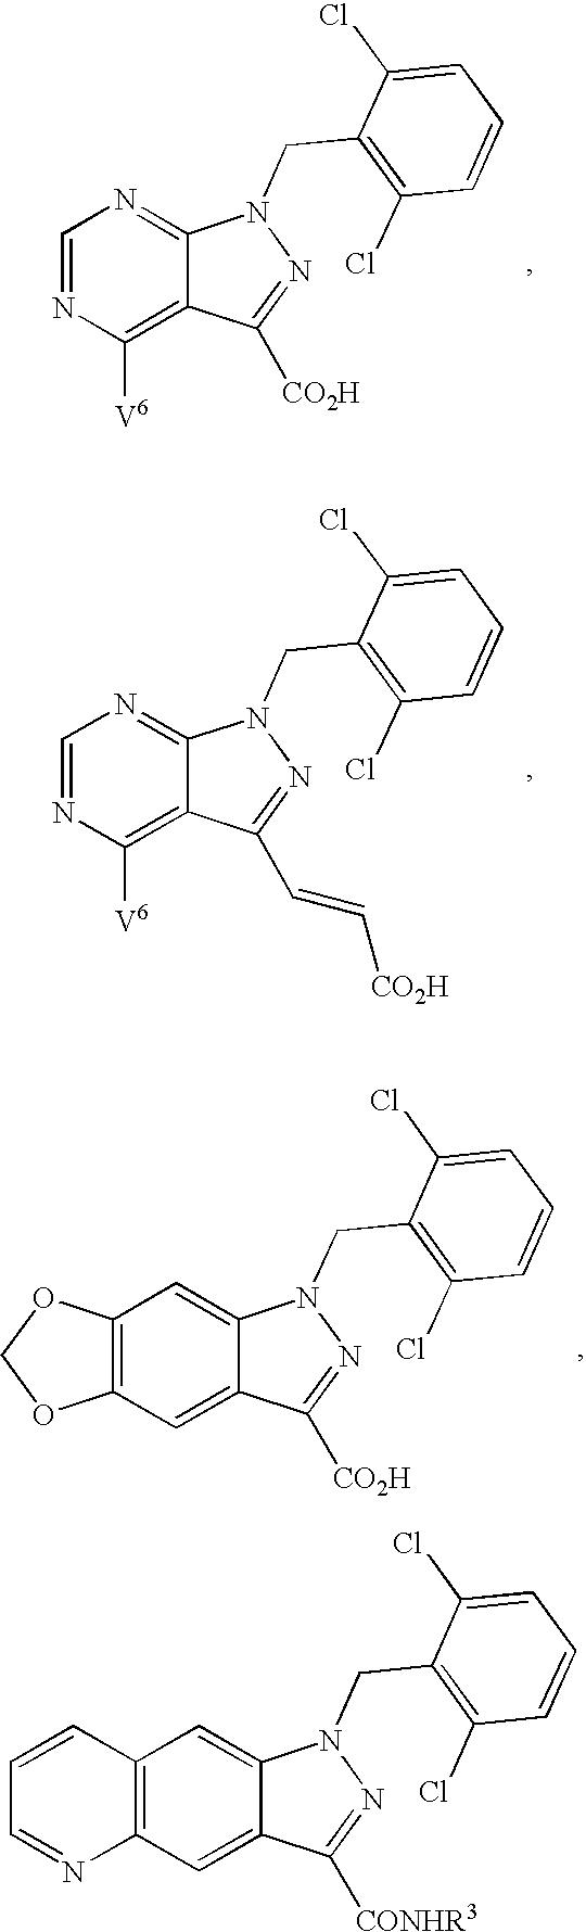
C1=NC([V6])=C2C(=N1)N(CC1=C(Cl)C=CC=C1Cl)N=C2[CO2H].C1=NC([V6])=C2C(=N1)N(CC1=C(Cl)C=CC=C1Cl)N=C2C=C[CO2H].C12=C(C=C3C(=C1)N(CC1=C(Cl)C=CC=C1Cl)N=C3[CO2H])OCO2.C12=C(C=C3C(=C1)N(CC1=C(Cl)C=CC=C1Cl)N=C3[CONHR3])N=CC=C2
